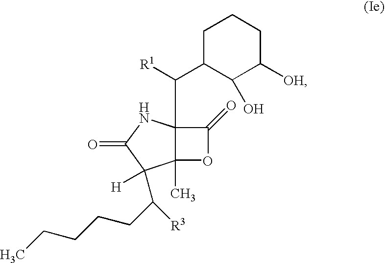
C12(C)C(C([R1])C3CCCC([OH])C3O)(NC(=O)C1([H])C(CCCCC)[R3])C(=O)O2
